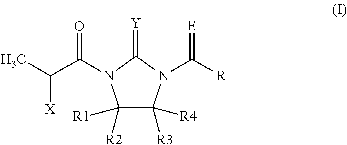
N1(C([R])=[E])C(=[Y])N(C(C(C)[X])=O)C([R1])([R2])C1([R3])[R4]
